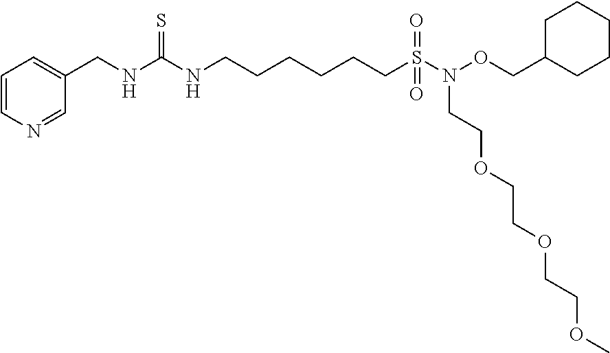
C1=CN=CC(CNC(NCCCCCCS(=O)(=O)N(OCC2CCCCC2)CCOCCOCCOC)=S)=C1
